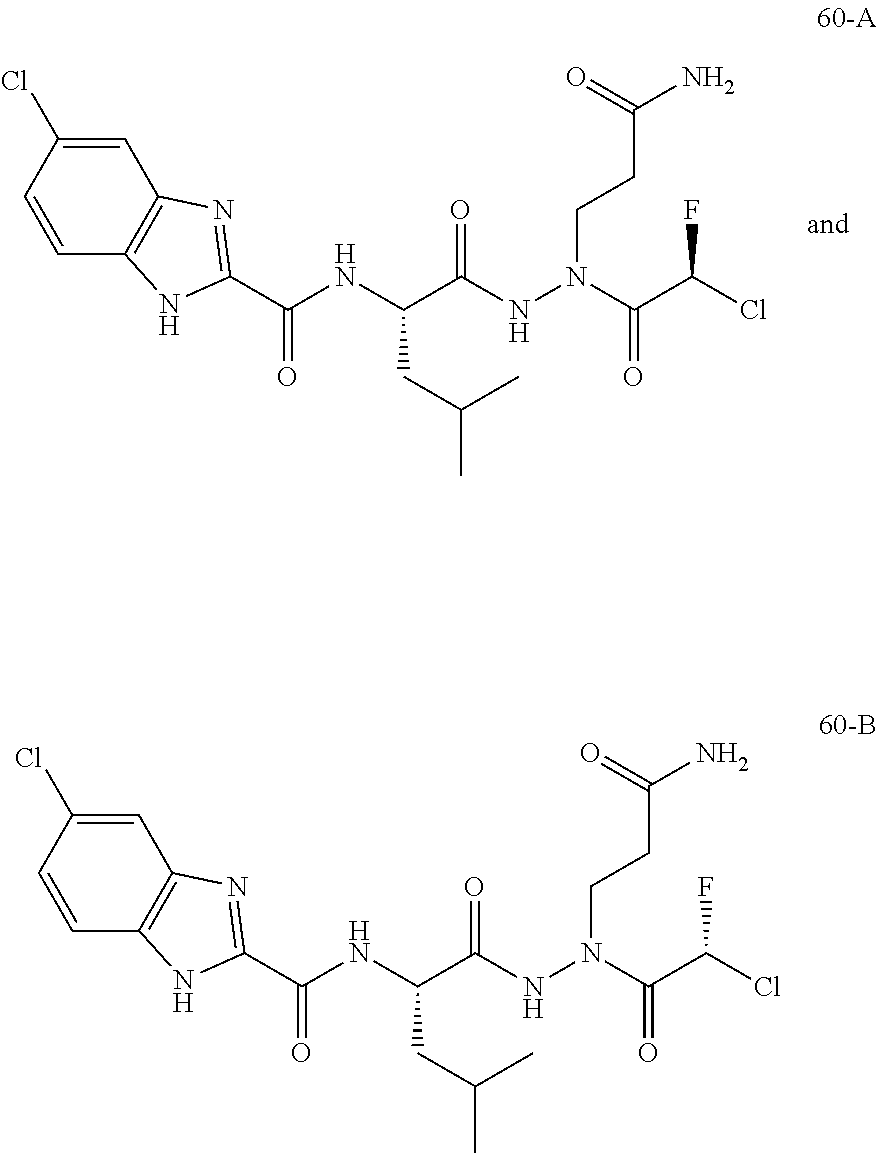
C(C(NN(CCC(N)=O)C(C(Cl)F)=O)=O)(NC(C1=NC2=C(N1)C=CC(Cl)=C2)=O)CC(C)C.C(C(NN(CCC(N)=O)C(C(Cl)F)=O)=O)(NC(C1=NC2=C(N1)C=CC(Cl)=C2)=O)CC(C)C
